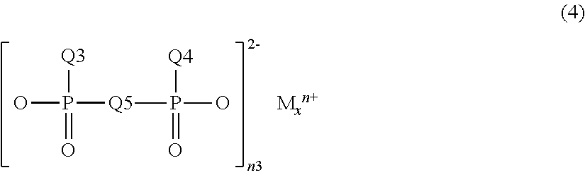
OP([Q5]P(O)([Q4])=O)([Q3])=O
